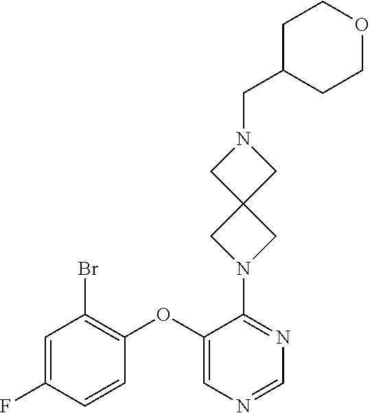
C1=NC=C(OC2=C(Br)C=C(F)C=C2)C(N2CC3(C2)CN(CC2CCOCC2)C3)=N1
